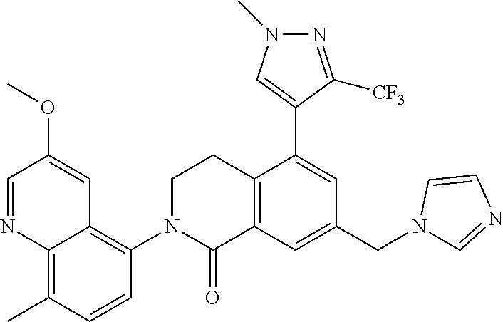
C1=NC2=C(C)C=CC(N3C(=O)C4=C(CC3)C(C3=CN(C)N=C3[CF3])=CC(CN3C=NC=C3)=C4)=C2C=C1OC
